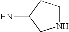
N1CCC(N)C1
